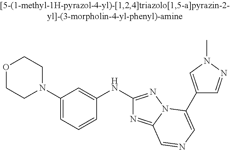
O1CCN(C2=CC=CC(NC3=NN4C(=N3)C=NC=C4C3=CN(C)N=C3)=C2)CC1
